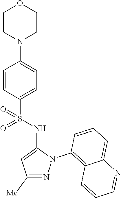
C1=CC(S(NC2=CC([Me])=NN2C2=C3C(=CC=C2)N=CC=C3)(=O)=O)=CC=C1N1CCOCC1
